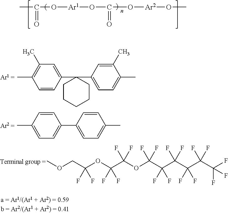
CC(O[Ar1]OC(O[Ar2]OC)=O)=O.C1=CC(C)=CC=C1C1=CC=C(C)C=C1.C1=CC(C2(C3=CC=C(C)C(C)=C3)CCCCC2)=CC(C)=C1C.O(CC(OC(C(OC(C(C(C(C(C(F)(F)F)(F)F)(F)F)(F)F)(F)F)(F)F)(F)F)(F)F)(F)F)C
